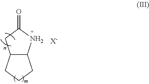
C12C(NC(=O)C1)CCC2.[X-]
